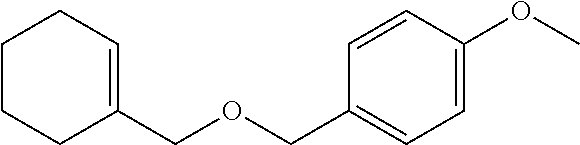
C1CCC(COCC2=CC=C(OC)C=C2)=CC1
